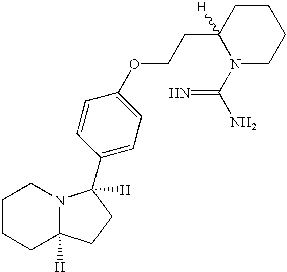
C1CCC2([H])N(C1)C([H])(C1=CC=C(OCCC3([H])N(C(N)=N)CCCC3)C=C1)CC2
